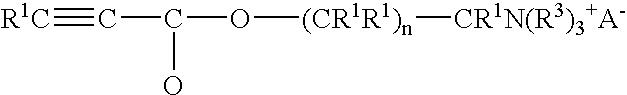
[R1C]#CC(O[(CR1R1)n][CR1N(R3)3+A-])O
